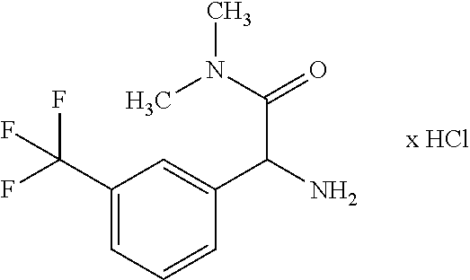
C1(C(F)(F)F)=CC=CC(C(N)C(=O)N(C)C)=C1
